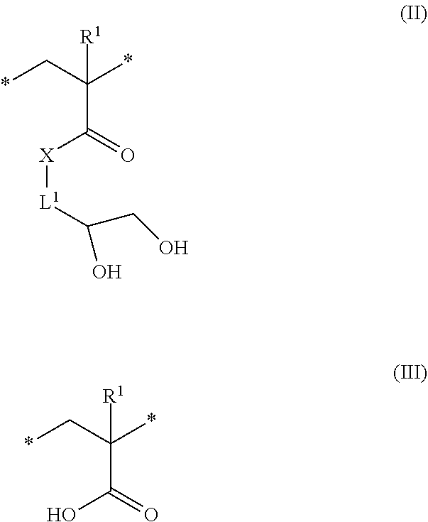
[R1]C(*)(C*)C(=O)[X][L1]C(CO)O.[R1]C(*)(C*)C(=O)O
